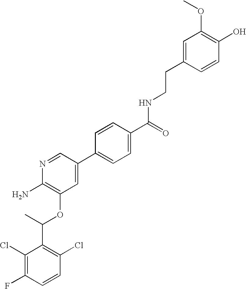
C1(Cl)=C(F)C=CC(Cl)=C1C(C)OC1=C(N)N=CC(C2=CC=C(C(=O)NCCC3=CC(OC)=C(O)C=C3)C=C2)=C1
